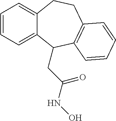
C1=CC=C2C(=C1)CCC1=C(C2CC(NO)=O)C=CC=C1
